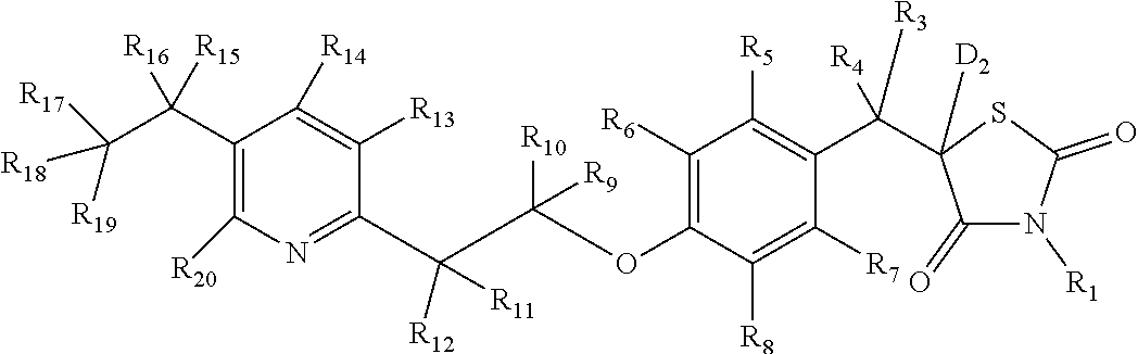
C1(C(C([R18])([R19])[R17])([R16])[R15])=C([R20])N=C(C([R12])([R11])C([R10])(OC2=C([R6])C([R5])=C(C([R3])([R4])C3([D2])C(=O)N([R1])C(=O)S3)C([R7])=C2[R8])[R9])C([R13])=C1[R14]
